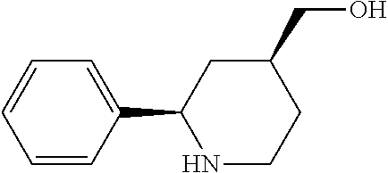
C1=C(C2NCCC(CO)C2)C=CC=C1
